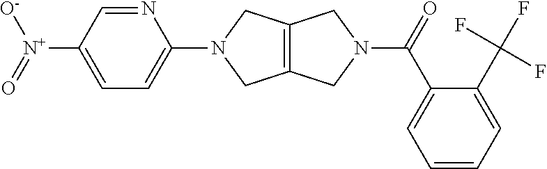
C1=C([N+](=O)[O-])C=NC(N2CC3=C(C2)CN(C(=O)C2=CC=CC=C2C(F)(F)F)C3)=C1
